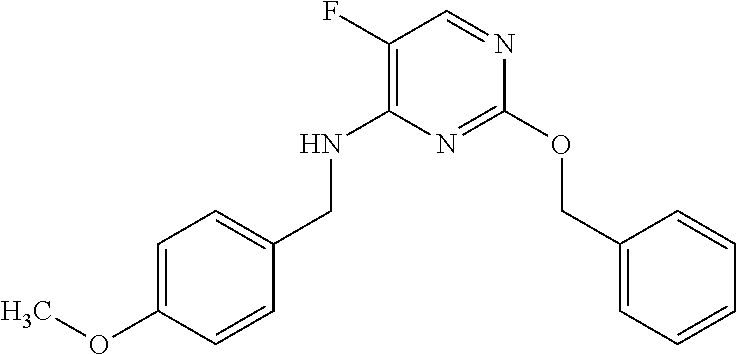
O(C1=NC(NCC2=CC=C(OC)C=C2)=C(F)C=N1)CC1=CC=CC=C1
